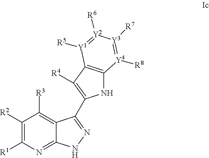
C1([R2])=C([R1])N=C2C(=C1[R3])C(C1=C([R4])C3=C(N1)[Y4]([R8])=[Y3]([R7])[Y2]([R6])=[Y1]3[R5])=NN2
